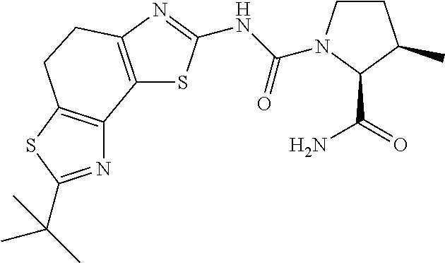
C1CN(C(NC2=NC3=C(S2)C2=C(CC3)SC(C(C)(C)C)=N2)=O)C(C(=O)N)C1C
